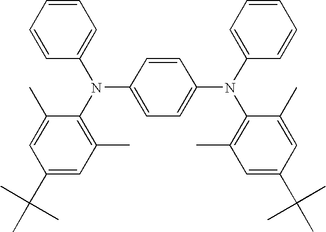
C1=CC=CC(N(C2=C(C)C=C(C(C)(C)C)C=C2C)C2=CC=C(N(C3=CC=CC=C3)C3=C(C)C=C(C(C)(C)C)C=C3C)C=C2)=C1
